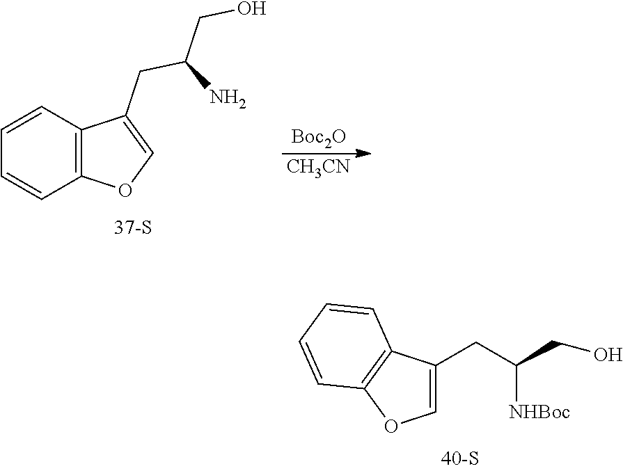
C12=C(C=CC=C1)C(CC(N)CO)=CO2.[Boc2O].[CH3CN].C1=C(CC(CO)[NHBoc])C2=C(O1)C=CC=C2
